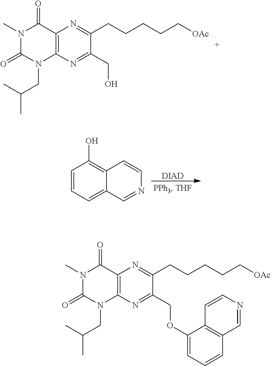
C12=C(N=C(CO)C(CCCCC[OAc])=N1)N(CC(C)C)C(=O)N(C)C2=O.C1=CC=C2C(=C1O)C=CN=C2.[DIAD].C12=C(N=C(COC3=CC=CC4=C3C=CN=C4)C(CCCCC[OAc])=N1)N(CC(C)C)C(=O)N(C)C2=O
